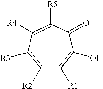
C1([R1])=C(O)C(=O)C([R5])=C([R4])C([R3])=C1[R2]
